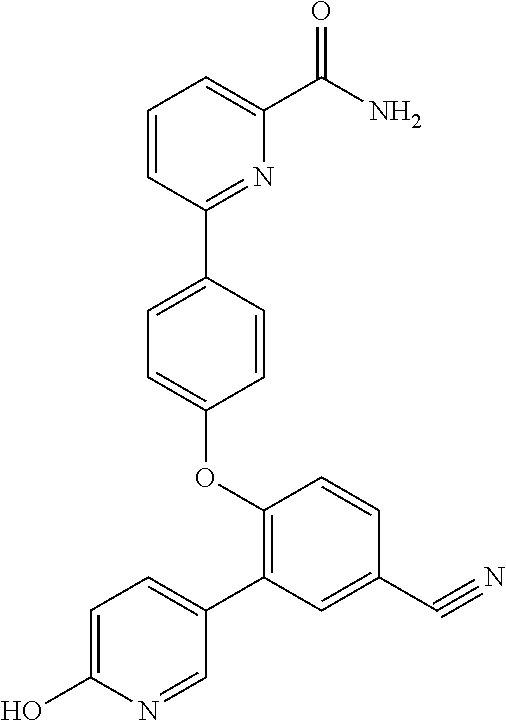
O(C1=CC=C(C2=NC(C(=O)N)=CC=C2)C=C1)C1=C(C2=CC=C(O)N=C2)C=C(C#N)C=C1
